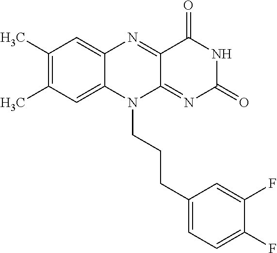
C1(C)=C(C)C=C2C(=C1)N=C1C(=NC(=O)NC1=O)N2CCCC1=CC=C(F)C(F)=C1
